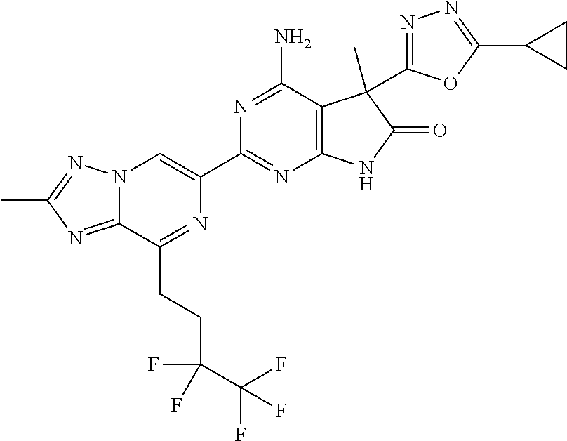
C12=NC(C)=NN1C=C(C1=NC3=C(C(N)=N1)C(C)(C1=NN=C(C4CC4)O1)C(=O)N3)N=C2CCC(C(F)(F)F)(F)F
